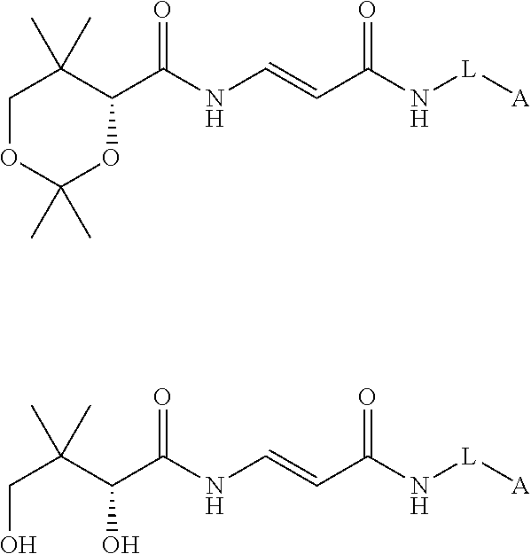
C1OC(C)(C)OC(C(NC=CC(N[L][A])=O)=O)C1(C)C.C(O)C(C(O)C(NC=CC(N[L][A])=O)=O)(C)C
